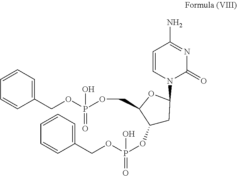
O(P(OCC1=CC=CC=C1)(O)=O)CC1C(OP(OCC2=CC=CC=C2)(O)=O)CC(N2C(=O)N=C(N)C=C2)O1
